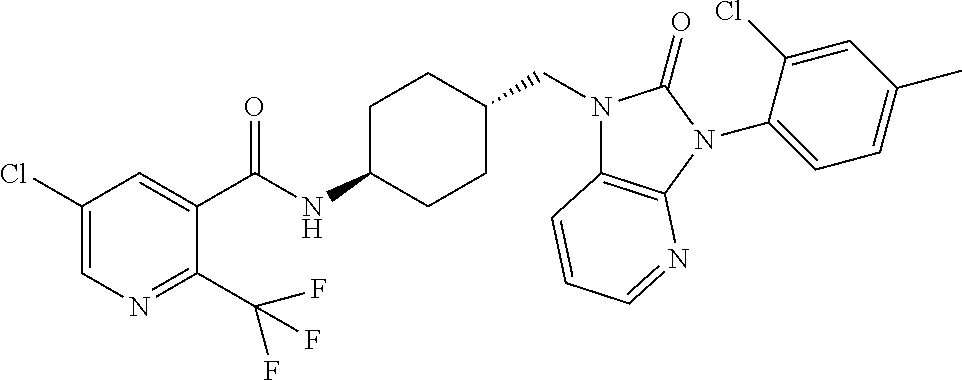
C1(Cl)=CN=C(C(F)(F)F)C(C(NC2CCC(CN3C4=C(N(C5=CC=C(C)C=C5Cl)C3=O)N=CC=C4)CC2)=O)=C1
